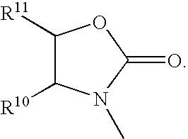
C1([R11])C([R10])N(C)C(=O)O1
